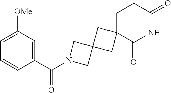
C1=C([OMe])C=C(C(N2CC3(C2)CC2(C3)C(=O)NC(=O)CC2)=O)C=C1
